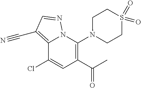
C12=C(C#N)C=NN1C(N1CCS(=O)(=O)CC1)=C(C(=O)C)C=C2Cl
